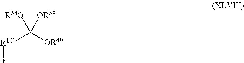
[OR40]C([OR39])([R10]*)[R38O]
